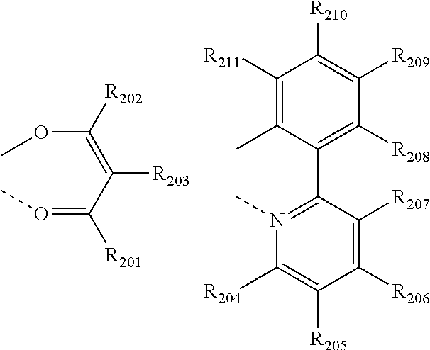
COC(=C([R203])C(=OC)[R201])[R202].C1(C2=N(C)C([R204])=C([R205])C([R206])=C2[R207])=C([R208])C([R209])=C([R210])C([R211])=C1C
